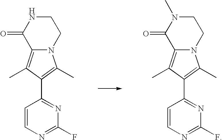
C12=C(C)C(C3=NC(F)=NC=C3)=C(C)N1CCNC2=O.C12=C(C)C(C3=NC(F)=NC=C3)=C(C)N1CCN(C)C2=O
